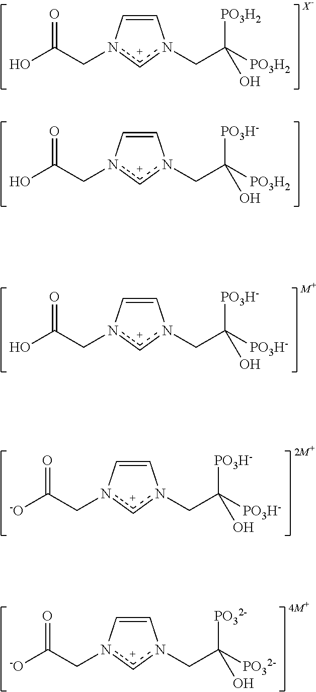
C1=Cn(CC(=O)O)cn1CC([PO3H2])([PO3H2])O.C1=Cn(CC(=O)O)cn1CC([PO3H2])([PO3H-])O.C1=Cn(CC(=O)O)cn1CC([PO3H-])([PO3H-])O.C1=Cn(CC(=O)[-O])cn1CC([PO3H-])([PO3H-])O.C1=Cn(CC(=O)[-O])cn1CC([PO32-])([PO32-])O
